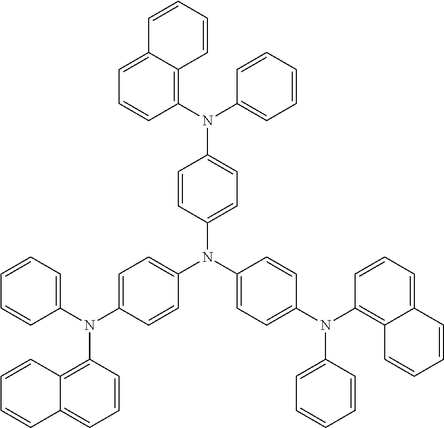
C1(N(C2=CC=C(N(C3=CC=CC=C3)C3=C4C(=CC=C3)C=CC=C4)C=C2)C2=CC=C(N(C3=C4C(=CC=C3)C=CC=C4)C3=CC=CC=C3)C=C2)=CC=C(N(C2=CC=CC=C2)C2=C3C(=CC=C2)C=CC=C3)C=C1
